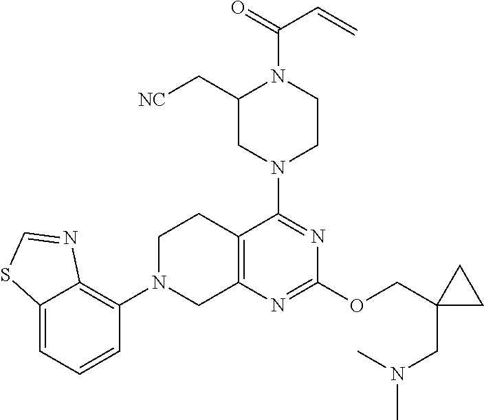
C12=CC=CC(N3CC4=C(CC3)C(N3CCN(C(=O)C=C)C(C[NC])C3)=NC(OCC3(CN(C)C)CC3)=N4)=C1N=CS2
